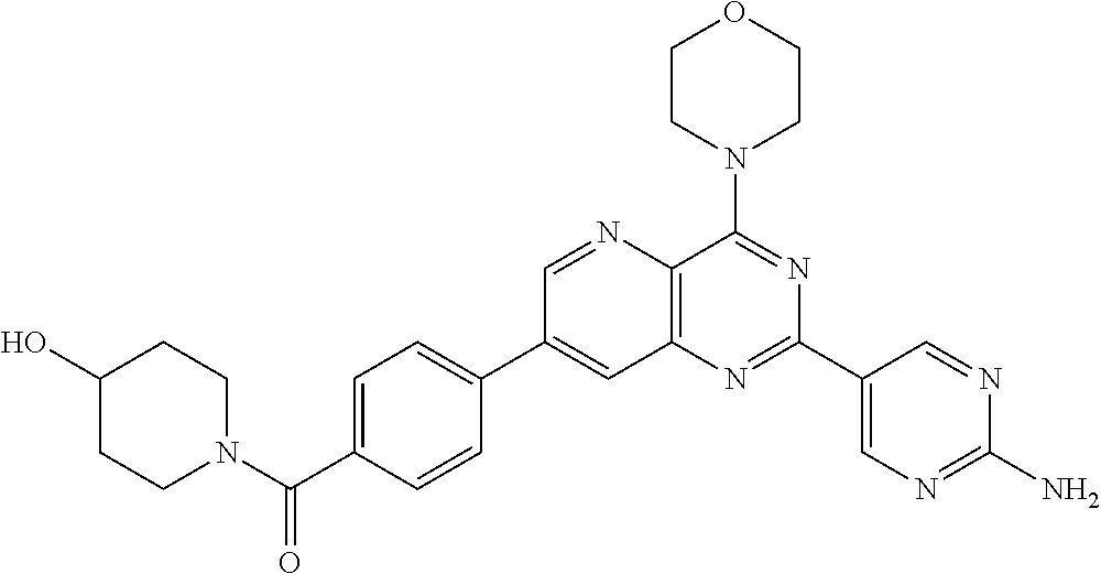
C1=C(C(N2CCC(O)CC2)=O)C=CC(C2=CC3=C(N=C2)C(N2CCOCC2)=NC(C2=CN=C(N)N=C2)=N3)=C1
